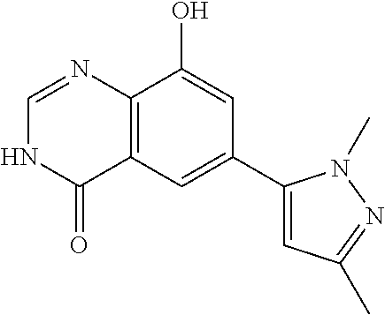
C12=C(C=C(C3=CC(C)=NN3C)C=C1O)C(=O)NC=N2
